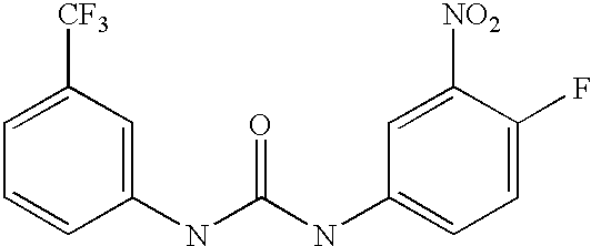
C1=C([CF3])C=C(NC(=O)NC2=CC=C(F)C([NO2])=C2)C=C1
